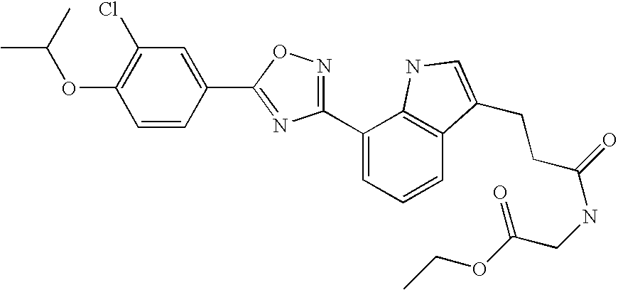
C1(C2=CC=CC3=C2NC=C3CCC(NCC(OCC)=O)=O)=NOC(C2=CC(Cl)=C(OC(C)C)C=C2)=N1
